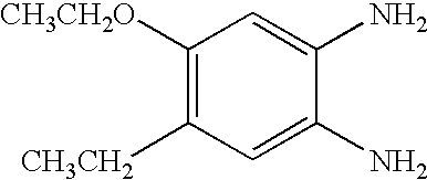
C1([CH3CH2O])=C([CH3CH2])C=C(N)C(N)=C1
